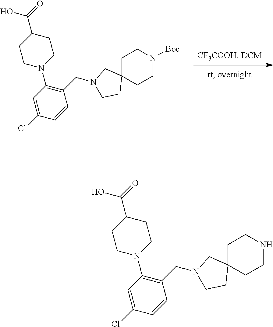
C1(CN2CC3(CCN([Boc])CC3)CC2)=C(N2CCC(C(=O)O)CC2)C=C(Cl)C=C1.C1(CN2CC3(CCNCC3)CC2)=C(N2CCC(C(=O)O)CC2)C=C(Cl)C=C1
